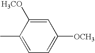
C1=C(C)C([H3CO])=CC([OCH3])=C1
